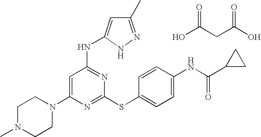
C1N(C)CCN(C2=CC(NC3=CC(C)=NN3)=NC(SC3=CC=C(NC(=O)C4CC4)C=C3)=N2)C1.OC(CC(O)=O)=O
